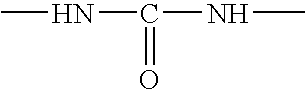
C(NC)(NC)=O
